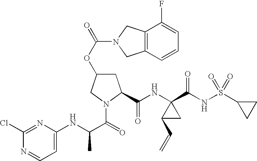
C1C(OC(=O)N2CC3=C(C2)C=CC=C3F)CN(C(=O)C(NC2=CC=NC(Cl)=N2)C)C1C(NC1(C(NS(C2CC2)(=O)=O)=O)C(C=C)C1)=O
